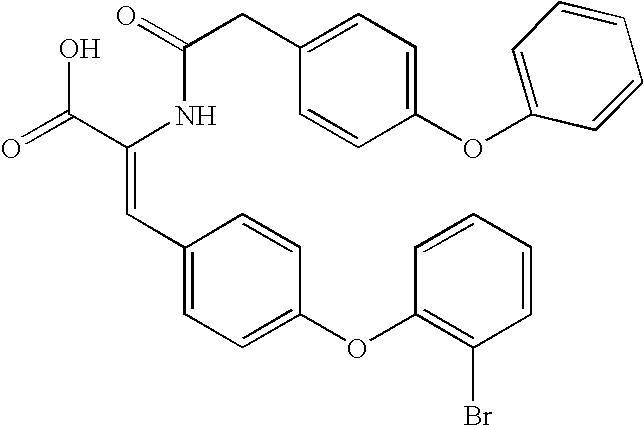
C(=O)(NC(C(=O)O)=CC1=CC=C(OC2=C(Br)C=CC=C2)C=C1)CC1=CC=C(OC2=CC=CC=C2)C=C1
